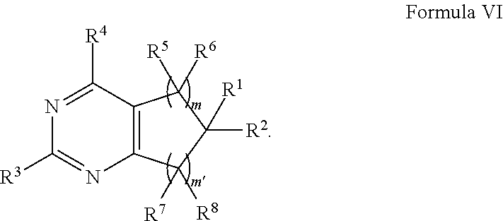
C12=C(C([R6])([R5])C([R2])([R1])C1([R7])[R8])C([R4])=NC([R3])=N2
